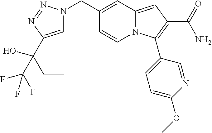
C1(CN2C=C(C(CC)(C(F)(F)F)O)N=N2)=CC2=CC(C(=O)N)=C(C3=CC=C(OC)N=C3)N2C=C1
